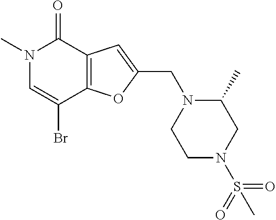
N1(C)C=C(Br)C2=C(C1=O)C=C(CN1CCN(S(=O)(=O)C)CC1C)O2
